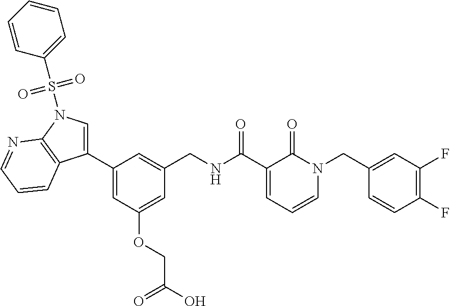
C1=C(OCC(O)=O)C=C(C2=CN(S(=O)(=O)C3=CC=CC=C3)C3=C2C=CC=N3)C=C1CNC(C1=CC=CN(CC2=CC(F)=C(F)C=C2)C1=O)=O
